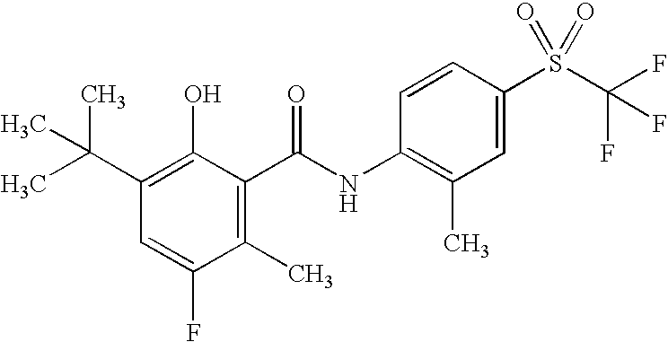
C1(C(C)(C)C)=C(O)C(C(=O)NC2=C(C)C=C(S(C(F)(F)F)(=O)=O)C=C2)=C(C)C(F)=C1
